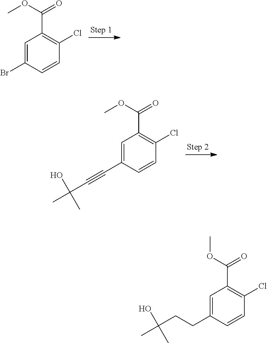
C1=C(Br)C=CC(Cl)=C1C(OC)=O.C1=C(C#CC(C)(O)C)C=CC(Cl)=C1C(OC)=O.C1=C(CCC(C)(O)C)C=CC(Cl)=C1C(OC)=O
